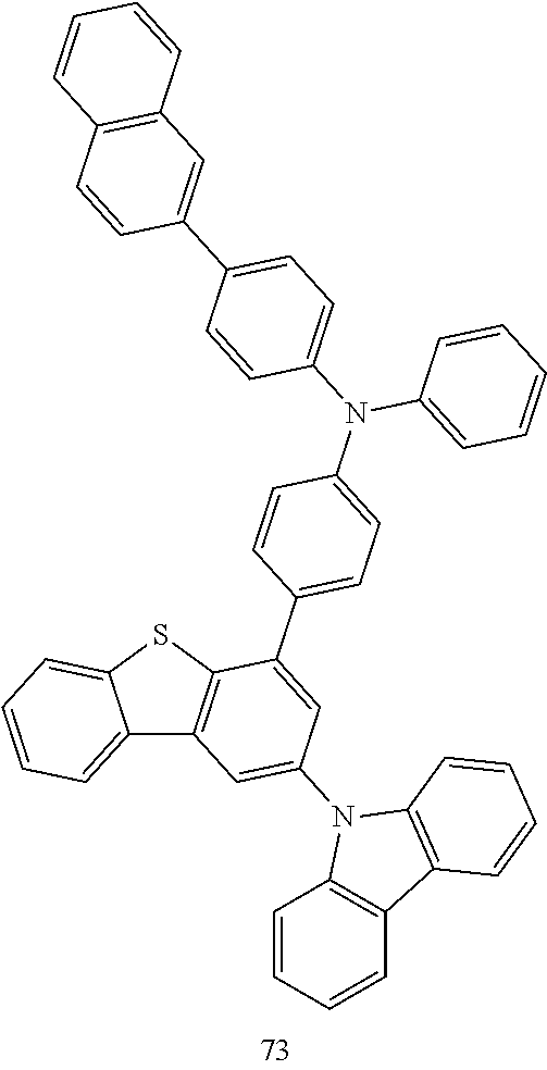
C12=CC=CC=C1SC1=C2C=C(N2C3=C(C=CC=C3)C3=C2C=CC=C3)C=C1C1=CC=C(N(C2=CC=CC=C2)C2=CC=C(C3=CC4=C(C=C3)C=CC=C4)C=C2)C=C1
